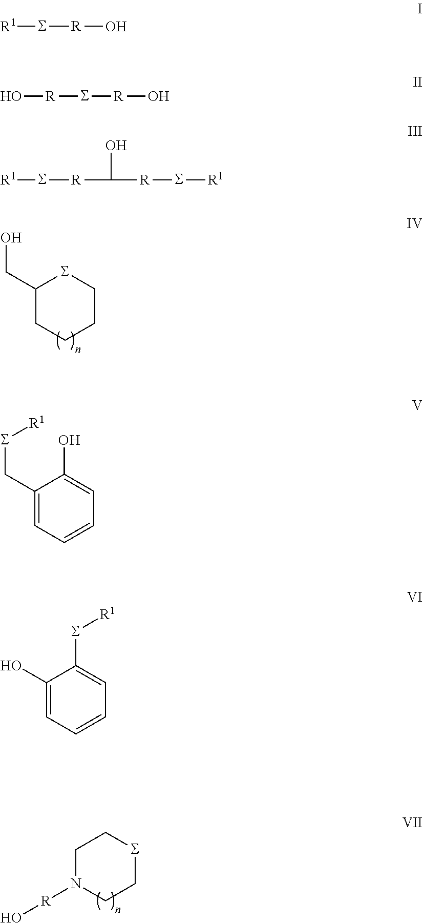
C1(CO)CCCCS1.C1(CS[R1])=CC=CC=C1O.C1(O)=CC=CC=C1S[R1].C1N([R]O)CCSC1.[R1]S[R]O.[R](S[R]O)O.[R](S[R1])C([R]S[R1])O
